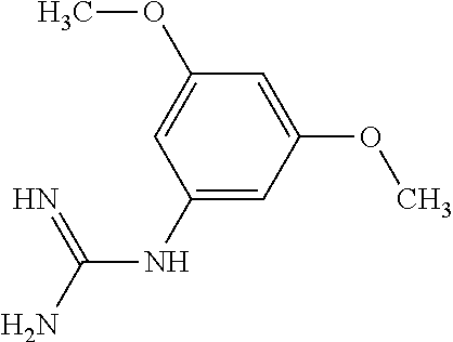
C(NC1=CC(OC)=CC(OC)=C1)(N)=N
